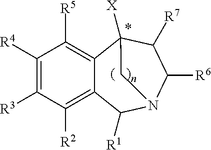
C1([R4])=C([R3])C([R2])=C2C(=C1[R5])C1([X])C([R7])C([R6])N(C2[R1])C1
